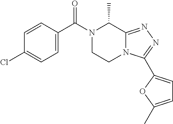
C1=C(C(N2CCN3C(=NN=C3C3=CC=C(C)O3)C2C)=O)C=CC(Cl)=C1
